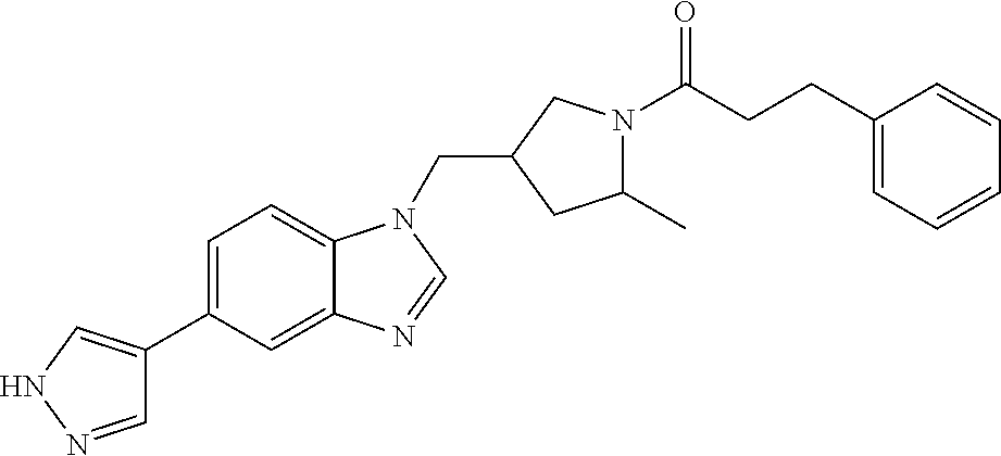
C1(CN2C3=CC=C(C4=CNN=C4)C=C3N=C2)CC(C)N(C(CCC2=CC=CC=C2)=O)C1
